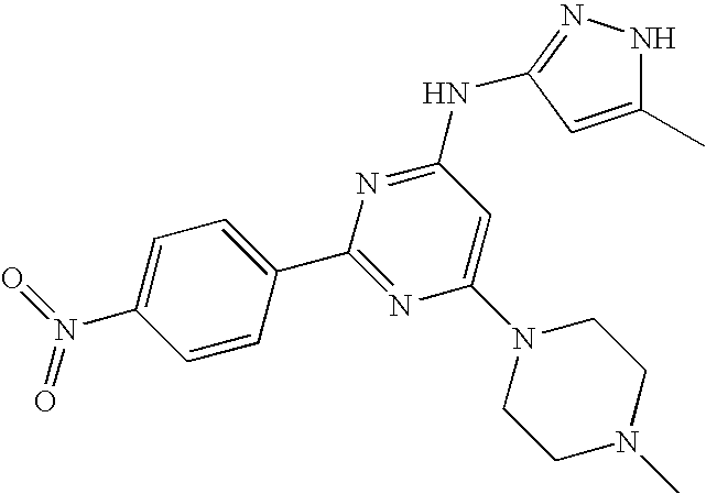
C1=C(N(=O)=O)C=CC(C2=NC(N3CCN(C)CC3)=CC(NC3=NNC(C)=C3)=N2)=C1
